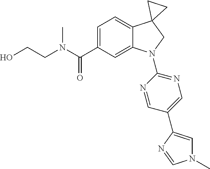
C(C1=CC=C2C(=C1)N(C1=NC=C(C3=CN(C)C=N3)C=N1)CC21CC1)(=O)N(C)CCO
